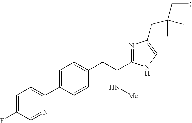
C1=C(F)C=NC(C2=CC=C(CC(C3=NC(CC(C)(CC)C)=CN3)N[Me])C=C2)=C1
